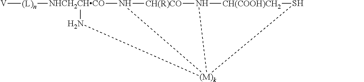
[V][(L)n][NHCH2CHCO]1N2[CH(R)CO]N3[CH(COOH)CH2]S[(M)k]23N1
